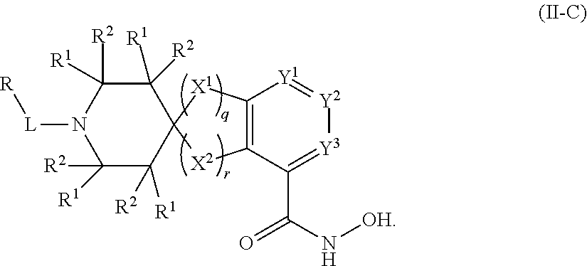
C12=C(C(C(N[OH])=O)=[Y3][Y2]=[Y1]1)[X2]C1([X1]2)C([R2])([R1])C([R2])([R1])N([L][R])C([R2])([R1])C1([R2])[R1]
